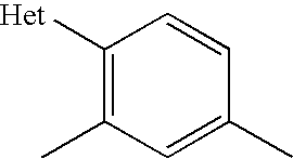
C1([Het])=C(C)C=C(C)C=C1
